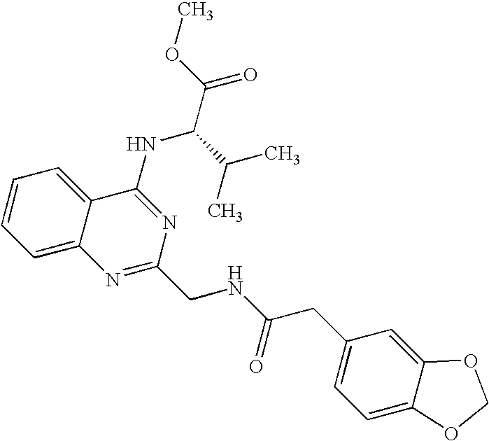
C1=CC=C2C(=C1)C(NC(C(C)C)C(=O)OC)=NC(CNC(=O)CC1=CC=C3C(=C1)OCO3)=N2
